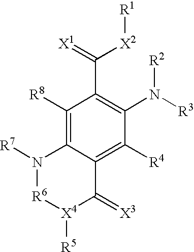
C1([R8])=C2C(=C([R4])C(N([R3])[R2])=C1C(=[X1])[X2][R1])C(=[X3])[X4]([R5])[R6]N2[R7]
